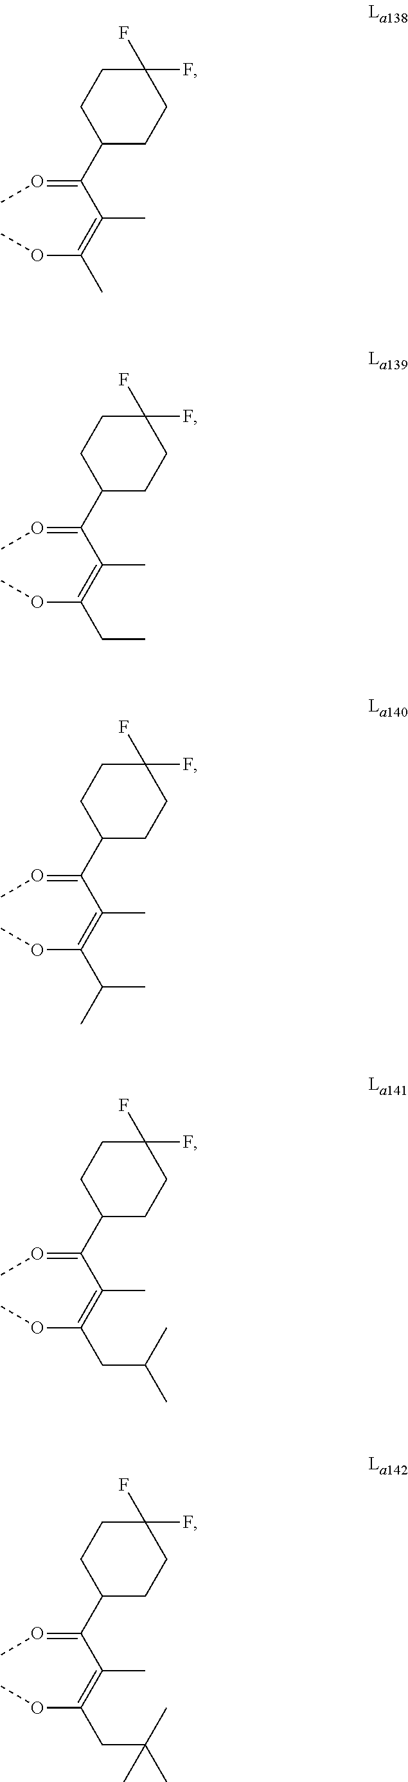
O(C(=C(C(=OC)C1CCC(F)(F)CC1)C)C)C.O(C(=C(C(=OC)C1CCC(F)(F)CC1)C)CC)C.O(C(=C(C(=OC)C1CCC(F)(F)CC1)C)C(C)C)C.O(C(=C(C(=OC)C1CCC(F)(F)CC1)C)CC(C)C)C.O(C(=C(C(=OC)C1CCC(F)(F)CC1)C)CC(C)(C)C)C
